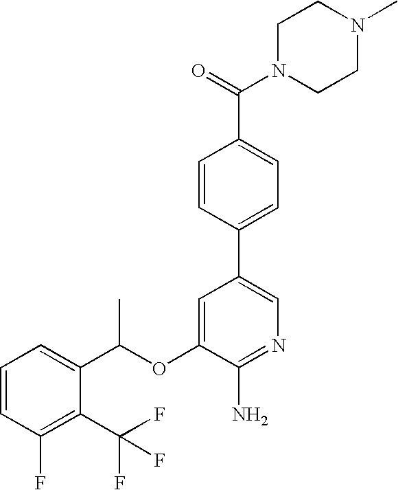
C1=CC=C(C(OC2=CC(C3=CC=C(C(=O)N4CCN(C)CC4)C=C3)=CN=C2N)C)C(C(F)(F)F)=C1F
